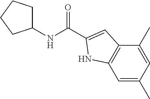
C1(NC(=O)C2=CC3=C(C=C(C)C=C3C)N2)CCCC1
